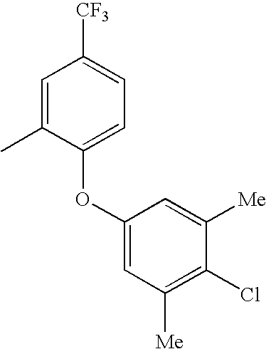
C1=C(C)C(OC2=CC([Me])=C(Cl)C([Me])=C2)=CC=C1[CF3]
